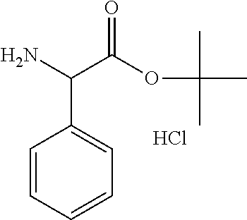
C1=CC=CC=C1C(N)C(OC(C)(C)C)=O.Cl
